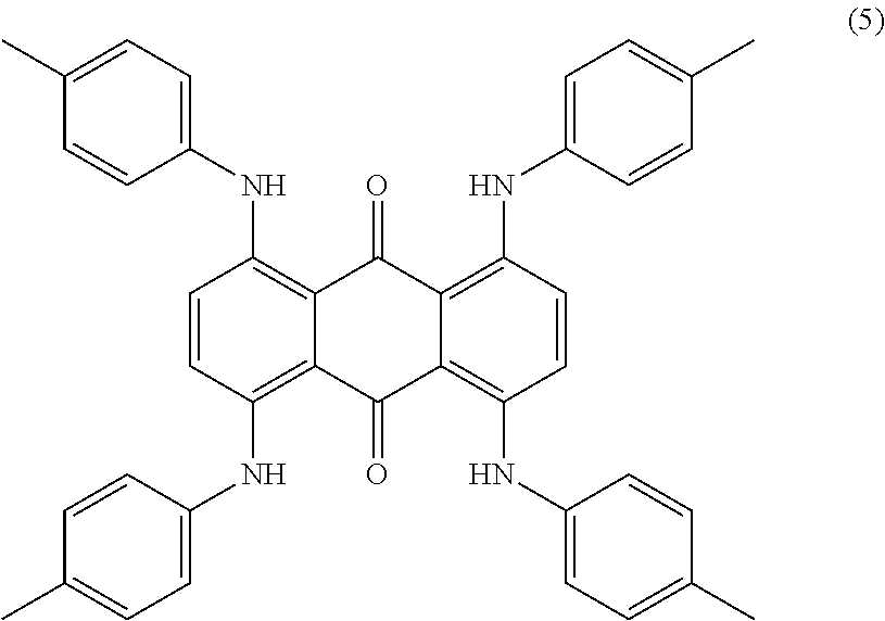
C1=CC(NC2=CC=C(C)C=C2)=C2C(=C1NC1=CC=C(C)C=C1)C(=O)C1=C(NC3=CC=C(C)C=C3)C=CC(NC3=CC=C(C)C=C3)=C1C2=O
